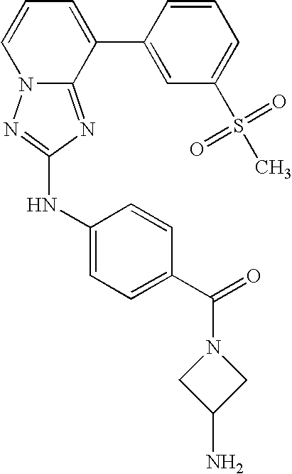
C1=CC=C(C2=CC(S(=O)(=O)C)=CC=C2)C2=NC(NC3=CC=C(C(N4CC(N)C4)=O)C=C3)=NN12
